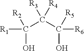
[R1]C(C(C([R6])(O)[R5])([R3])[R4])(O)[R2]
